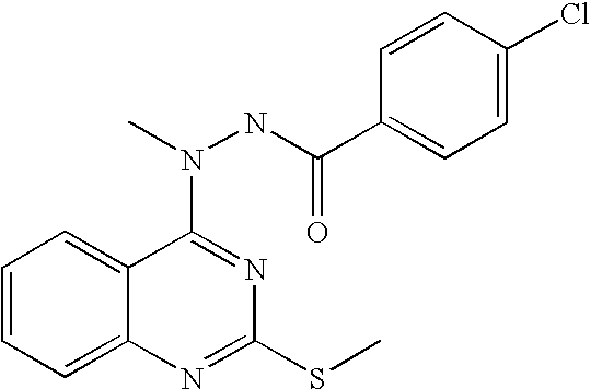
C1=CC=C2C(=C1)C(N(C)NC(C1=CC=C(Cl)C=C1)=O)=NC(SC)=N2
